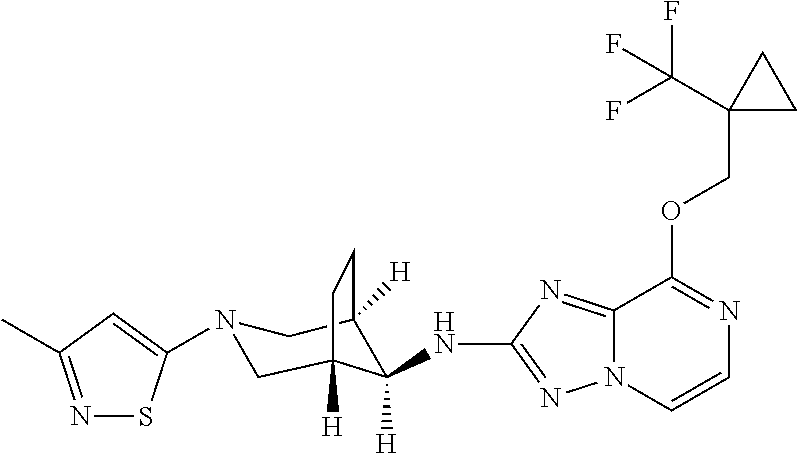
N1(C2=CC(C)=NS2)CC2([H])C(NC3=NN4C(=N3)C(OCC3(C(F)(F)F)CC3)=NC=C4)([H])C([H])(C1)CC2
